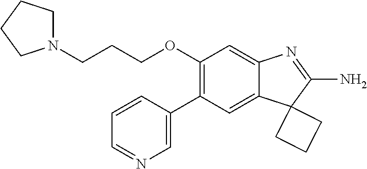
C(OC1=C(C2=CN=CC=C2)C=C2C(=C1)N=C(N)C21CCC1)CCN1CCCC1
